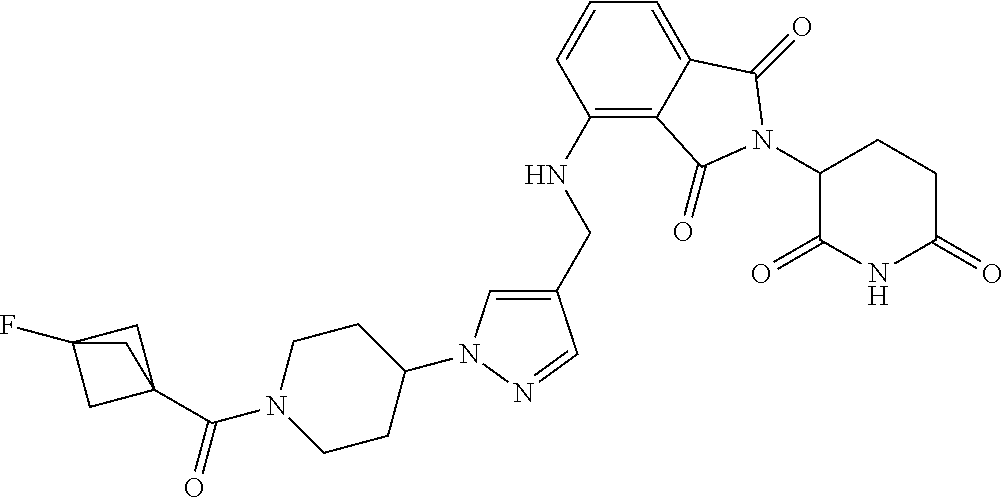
C1(CNC2=C3C(=CC=C2)C(=O)N(C2C(=O)NC(=O)CC2)C3=O)=CN(C2CCN(C(=O)C34CC(F)(C3)C4)CC2)N=C1
